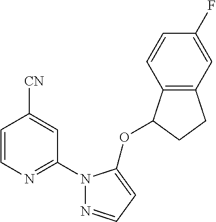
C1=CN=C(N2N=CC=C2OC2C3=C(CC2)C=C(F)C=C3)C=C1[CN]
